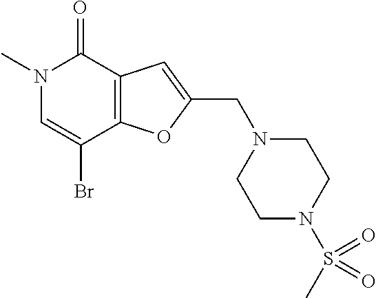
N1(C)C=C(Br)C2=C(C1=O)C=C(CN1CCN(S(C)(=O)=O)CC1)O2
